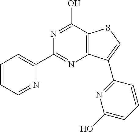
C1=CC=NC(C2=NC3=C(C(O)=N2)SC=C3C2=NC(O)=CC=C2)=C1
